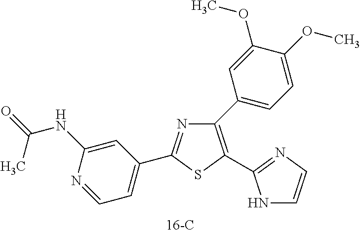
N1=C(C2=CC=NC(NC(=O)C)=C2)SC(C2=NC=CN2)=C1C1=CC=C(OC)C(OC)=C1
